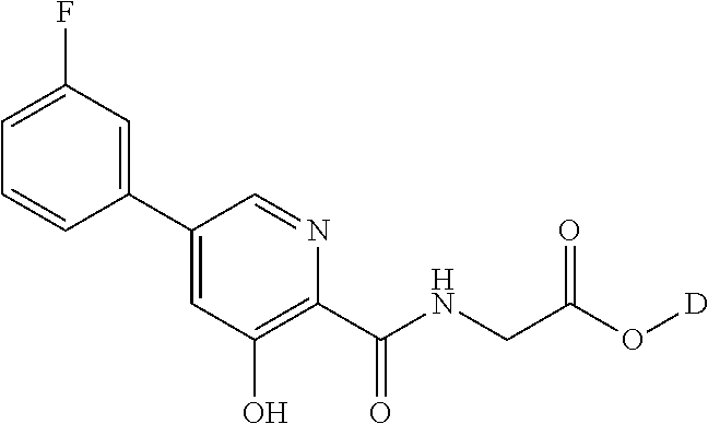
C1(C2=CC(O)=C(C(NCC(O[D])=O)=O)N=C2)=CC(F)=CC=C1
